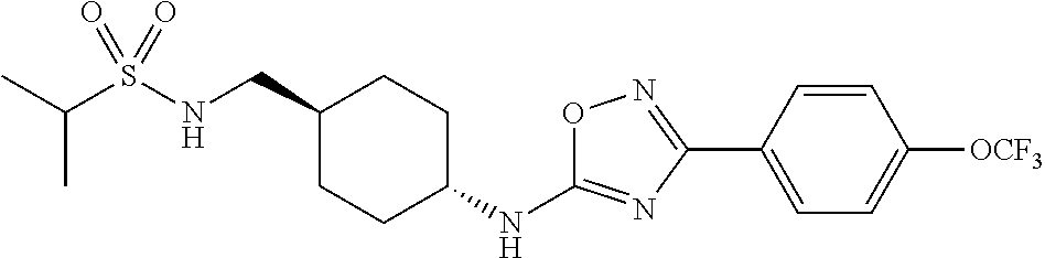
C(S(NCC1CCC(NC2=NC(C3=CC=C([OCF3])C=C3)=NO2)CC1)(=O)=O)(C)C
